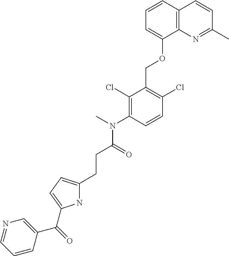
C1=CC2=C(C(OCC3=C(Cl)C=CC(N(C)C(=O)CCC4=CC=C(C(=O)C5=CN=CC=C5)N4)=C3Cl)=C1)N=C(C)C=C2
